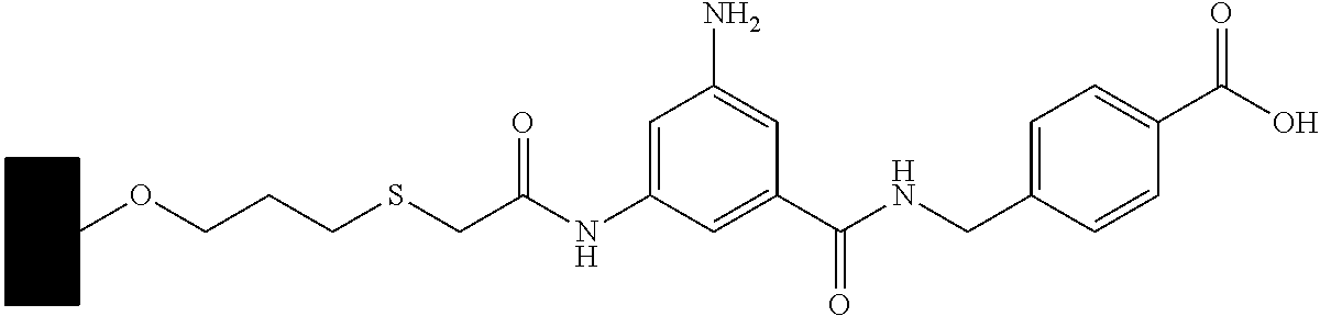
C1(NC(CSCCCOC2CCCCC2)=O)=CC(N)=CC(C(NCC2=CC=C(C(O)=O)C=C2)=O)=C1
